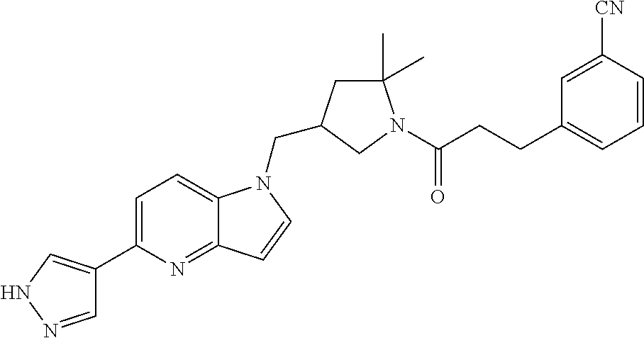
C1=NNC=C1C1=CC=C2C(=N1)C=CN2CC1CC(C)(C)N(C(CCC2=CC=CC([CN])=C2)=O)C1
